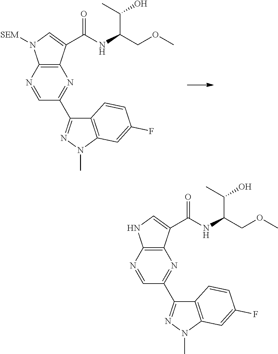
N1=C(C2=NN(C)C3=C2C=CC(F)=C3)C=NC2=C1C(C(NC(COC)C(C)O)=O)=CN2[SEM].N1=C(C2=NN(C)C3=C2C=CC(F)=C3)C=NC2=C1C(C(NC(COC)C(C)O)=O)=CN2
